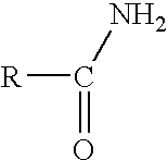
[R]C(N)=O
